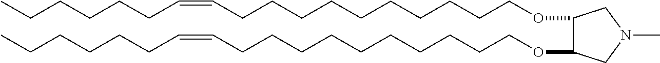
O(CCCCCCCCCCC=CCCCCCC)C1C(OCCCCCCCCCCC=CCCCCCC)CN(C)C1
